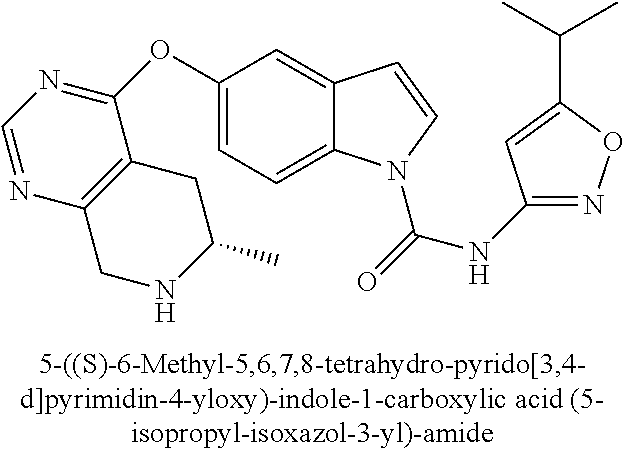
C1(OC2=NC=NC3=C2CC(C)NC3)=CC=C2C(=C1)C=CN2C(=O)NC1=NOC(C(C)C)=C1
